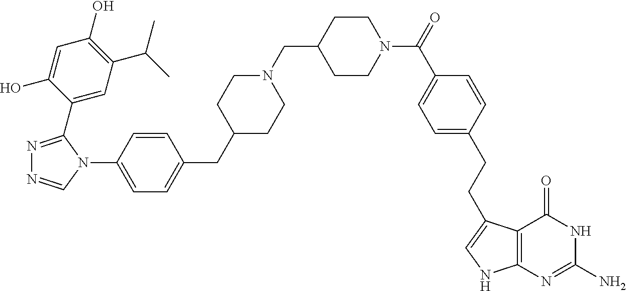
N1=C(C2=CC(C(C)C)=C(O)C=C2O)N(C2=CC=C(CC3CCN(CC4CCN(C(=O)C5=CC=C(CCC6=CNC7=C6C(=O)NC(N)=N7)C=C5)CC4)CC3)C=C2)C=N1
